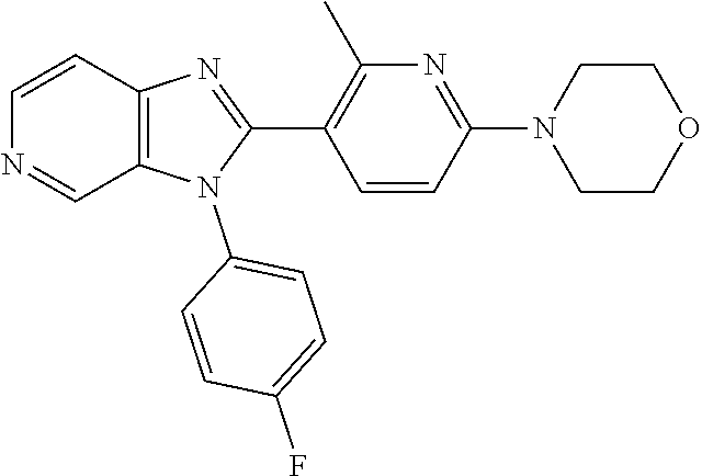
C12=C(C=CN=C1)N=C(C1=C(C)N=C(N3CCOCC3)C=C1)N2C1=CC=C(F)C=C1
